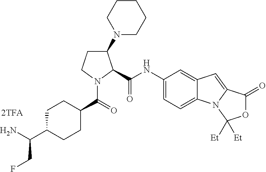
C1(N2CCCCC2)CCN(C(=O)C2CCC(C(N)CF)CC2)C1C(NC1=CC=C2C(=C1)C=C1N2C([Et])([Et])OC1=O)=O.[2TFA]
